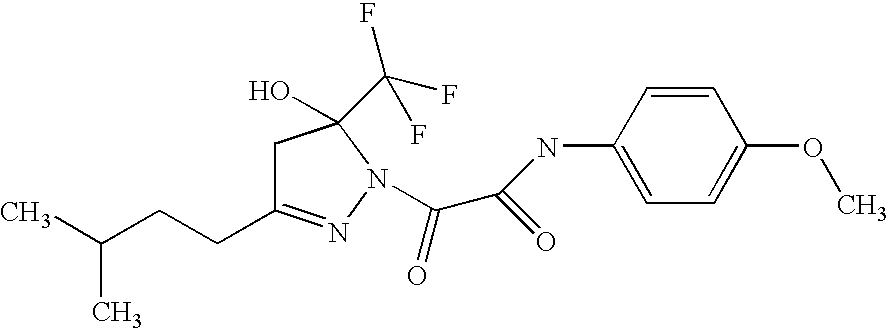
C1C(CCC(C)C)=NN(C(=O)C(=O)NC2=CC=C(OC)C=C2)C1(C(F)(F)F)O
